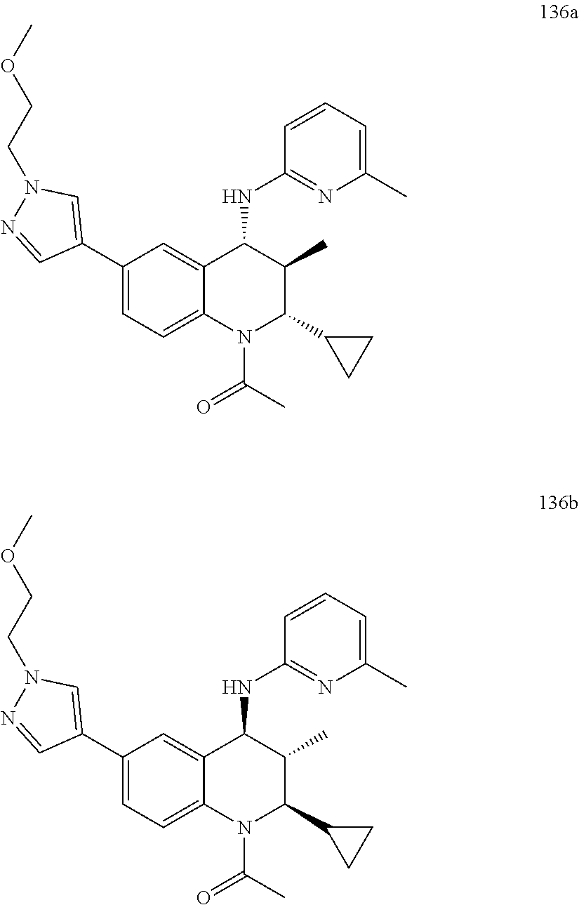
C1(C2=CN(CCOC)N=C2)=CC=C2C(=C1)C(NC1=NC(C)=CC=C1)C(C)C(C1CC1)N2C(C)=O.C1(C2=CN(CCOC)N=C2)=CC=C2C(=C1)C(NC1=NC(C)=CC=C1)C(C)C(C1CC1)N2C(C)=O
